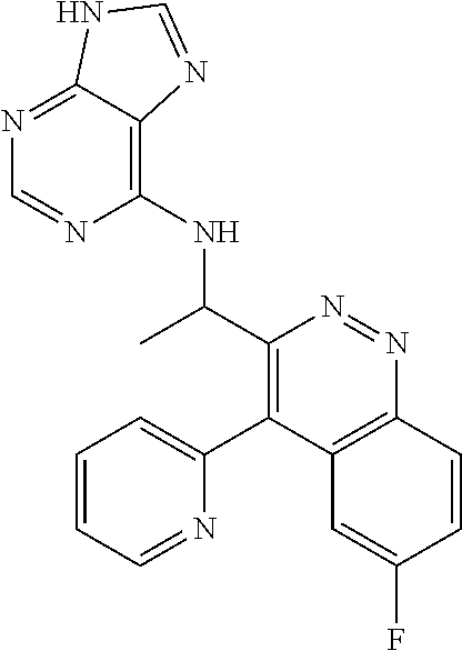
C1(NC(C2=C(C3=CC=CC=N3)C3=C(N=N2)C=CC(F)=C3)C)=C2C(=NC=N1)NC=N2
